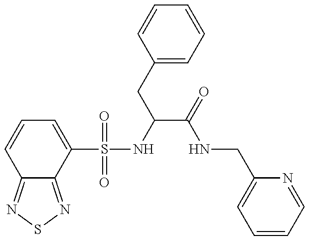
C12=NSN=C1C(S(NC(CC1=CC=CC=C1)C(=O)NCC1=CC=CC=N1)(=O)=O)=CC=C2
